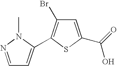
BrC1=C(C2=CC=NN2C)SC(C(=O)O)=C1
